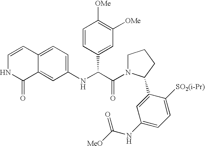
C1(NC(C(N2CCCC2C2=CC(NC([MeO])=O)=CC=C2[SO2(i-Pr)])=O)C2=CC([OMe])=C([OMe])C=C2)=CC=C2C(=C1)C(=O)NC=C2
